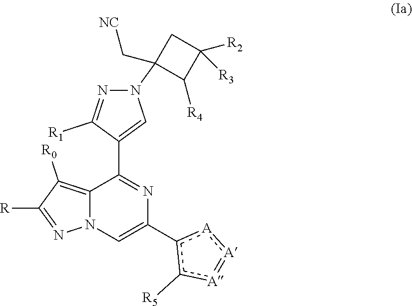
C12=C([R0])C([R])=NN1C=C(c1c([R5])[A]=[A]:[A]1)N=C2C1=CN(C2(C[NC])C([R4])C([R2])([R3])C2)N=C1[R1]
